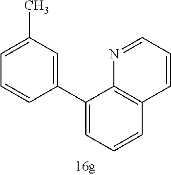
C1=C(C)C=C(C2=CC=CC3=C2N=CC=C3)C=C1
